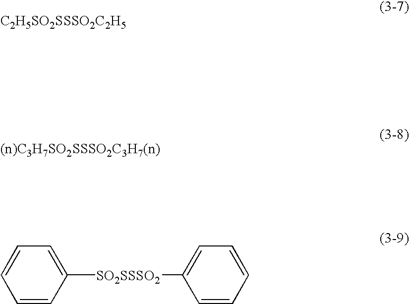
[C2H5SO2SSSO2C2H5].C1=CC([SO2SSSO2]C2=CC=CC=C2)=CC=C1
